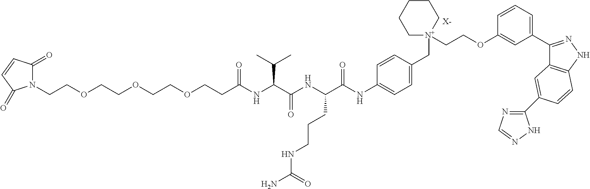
N1(CCOCCOCCOCCC(NC(C(NC(C(NC2=CC=C(C[N+]3(CCOC4=CC(C5=NNC6=C5C=C(C5=NC=NN5)C=C6)=CC=C4)CCCCC3)C=C2)=O)CCCNC(N)=O)=O)C(C)C)=O)C(=O)C=CC1=O.[X-]
